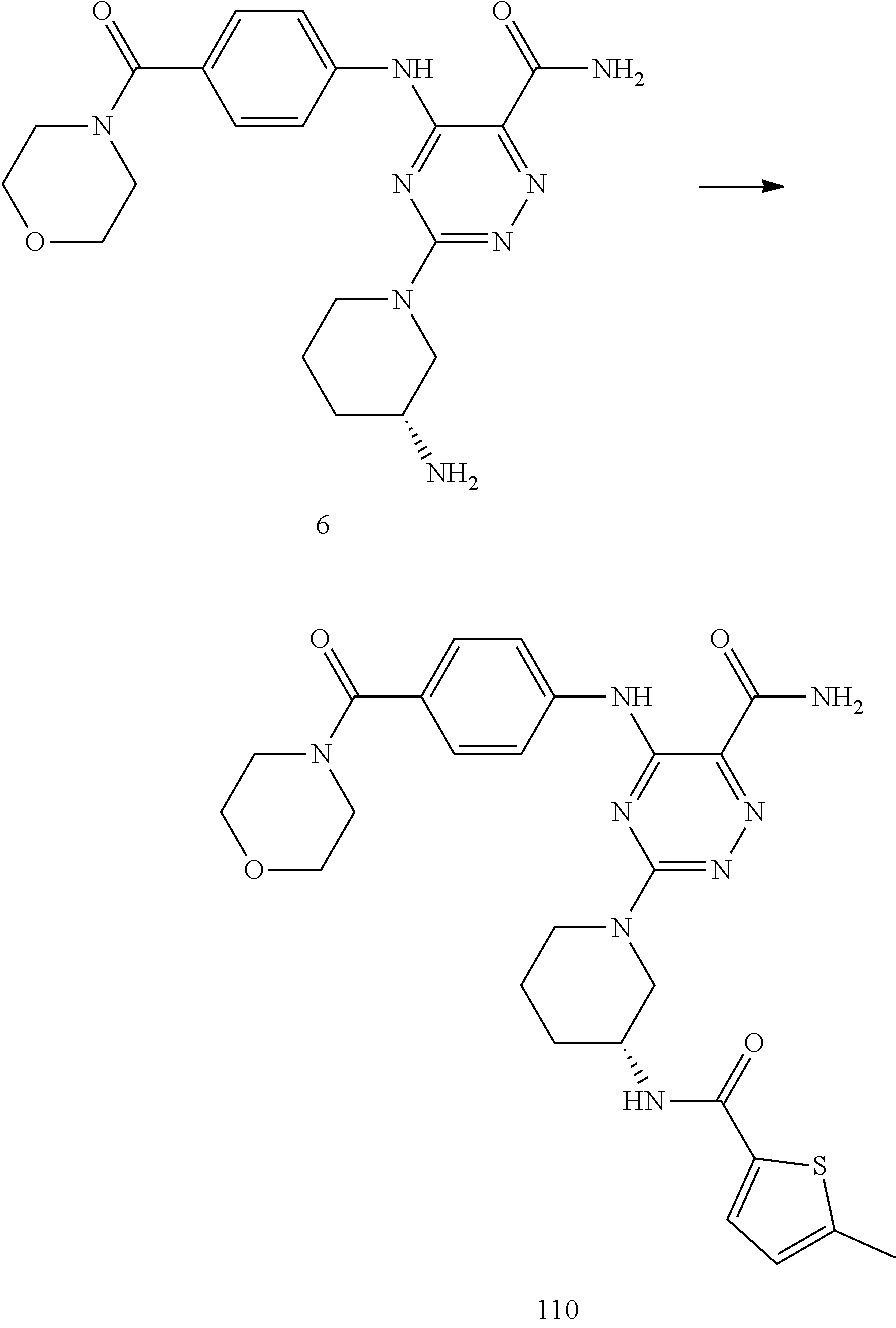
C1=CC(NC2=NC(N3CCCC(N)C3)=NN=C2C(=O)N)=CC=C1C(N1CCOCC1)=O.C1=CC(NC2=NC(N3CCCC(NC(C4=CC=C(C)S4)=O)C3)=NN=C2C(=O)N)=CC=C1C(N1CCOCC1)=O
